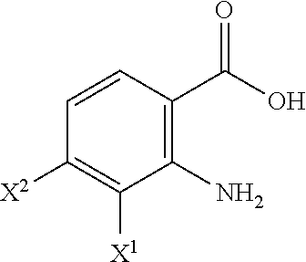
C1=CC(C(O)=O)=C(N)C([X1])=C1[X2]
